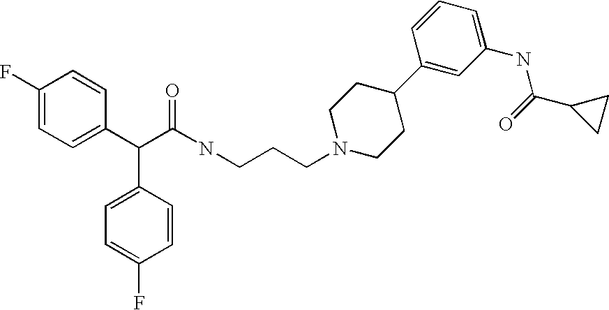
C1(F)=CC=C(C(C(NCCCN2CCC(C3=CC(NC(=O)C4CC4)=CC=C3)CC2)=O)C2=CC=C(F)C=C2)C=C1
